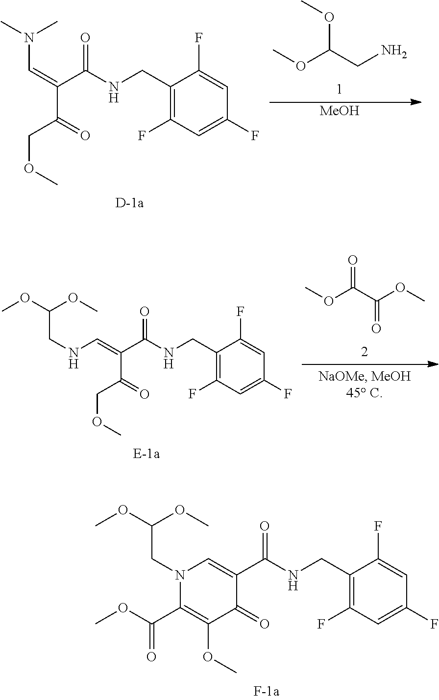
C1(CNC(C(C(COC)=O)=CN(C)C)=O)=C(F)C=C(F)C=C1F.COC(CN)OC.[MeOH].C1(CNC(C(C(COC)=O)=CNCC(OC)OC)=O)=C(F)C=C(F)C=C1F.O=C(C(OC)=O)OC.C1(CNC(C2=CN(CC(OC)OC)C(C(OC)=O)=C(OC)C2=O)=O)=C(F)C=C(F)C=C1F
